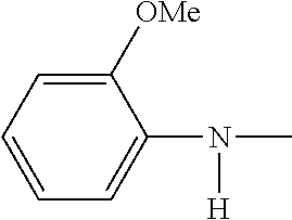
C1([OMe])=CC=CC=C1N(C)[H]
